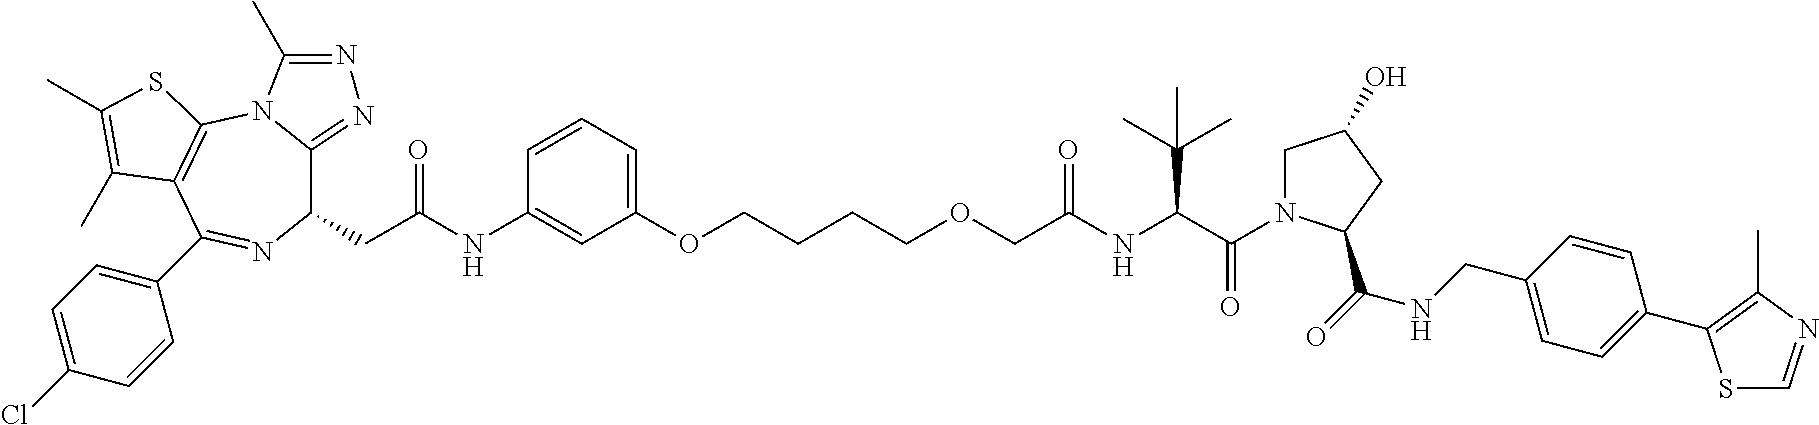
C1(CC(=O)NC2=CC(OCCCCOCC(NC(C(=O)N3CC(O)CC3C(=O)NCC3=CC=C(C4=C(C)N=CS4)C=C3)C(C)(C)C)=O)=CC=C2)C2=NN=C(C)N2C2=C(C(C3=CC=C(Cl)C=C3)=N1)C(C)=C(C)S2
